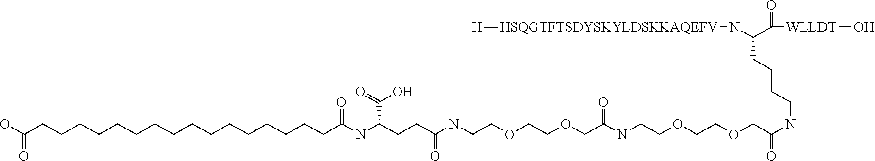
C(C(NCCOCCOCC(=O)NCCOCCOCC(NCCCCC(C([WLLDT]O)=O)N[HSQGTFTSDYSKYLDSKKAQEFV][H])=O)=O)CC(NC(CCCCCCCCCCCCCCCCC(O)=O)=O)C(=O)O
